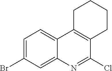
C1=C(Br)C=C2C(=C1)C1=C(C(Cl)=N2)CCCC1
